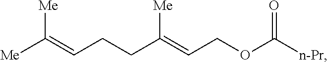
[Me]C(=CCCC(=CCOC([n-Pr])=O)[Me])[Me]
